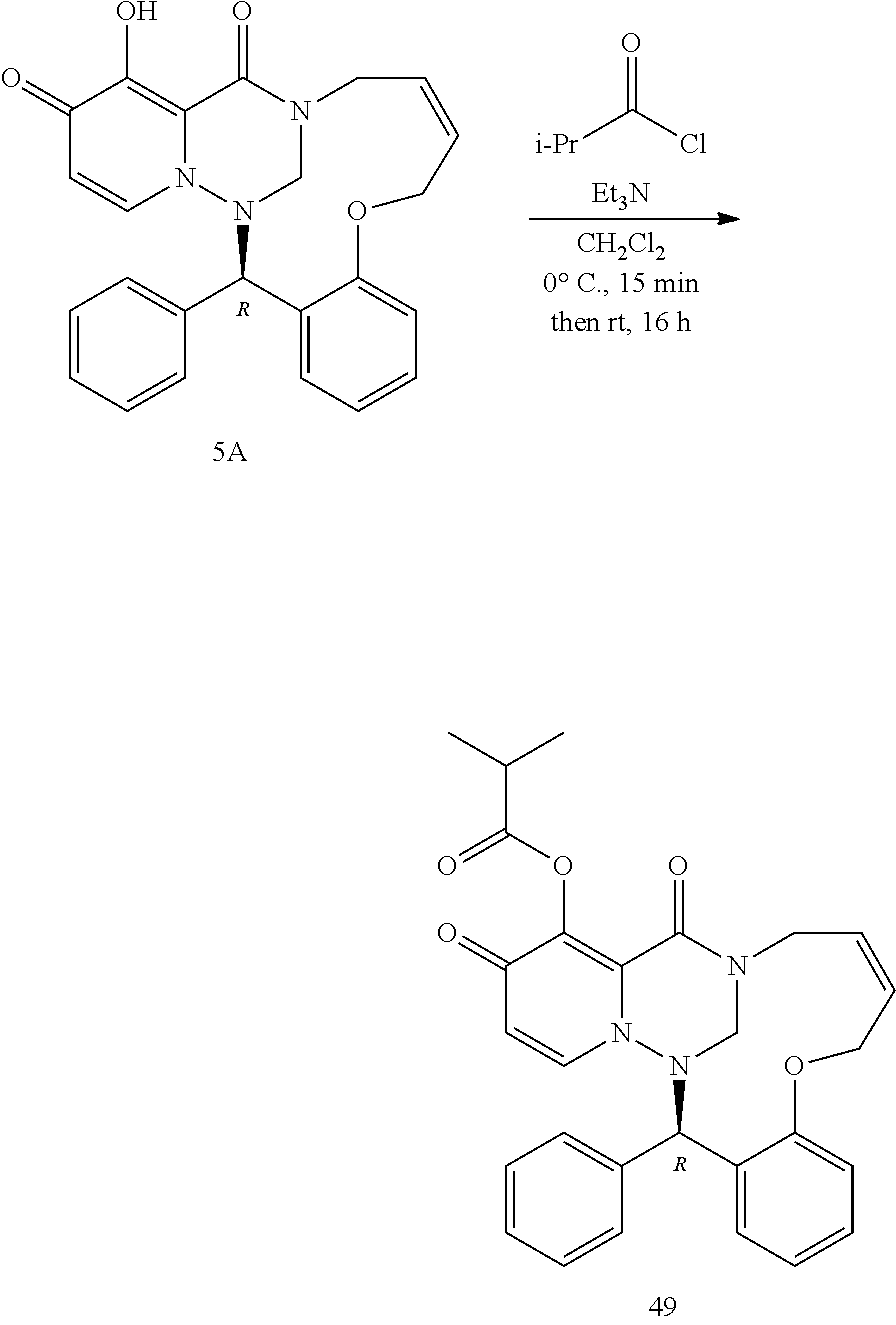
N12CN(C(C3=CC=CC=C3)C3=CC=CC=C3OCC=CC1)N1C=CC(=O)C(O)=C1C2=O.[R].[i-Pr]C(Cl)=O.[Et3N].N12CN(C(C3=CC=CC=C3)C3=CC=CC=C3OCC=CC1)N1C=CC(=O)C(OC(C(C)C)=O)=C1C2=O.[R]
